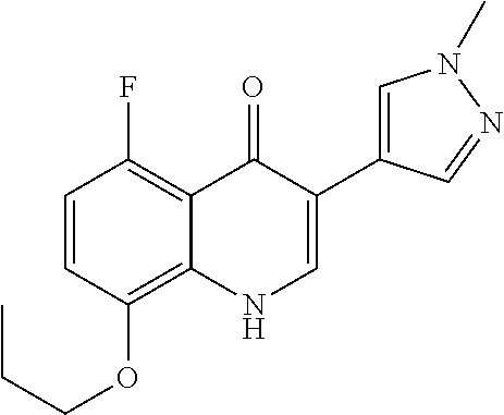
C(OC1=C2C(=C(F)C=C1)C(=O)C(C1=CN(C)N=C1)=CN2)CC
